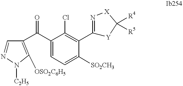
C1=NN([C2H5])C([OSO2C6H5])=C1C(C1=CC=C([SO2CH3])C(C2=N[X]C([R4])([R5])[Y]2)=C1Cl)=O
